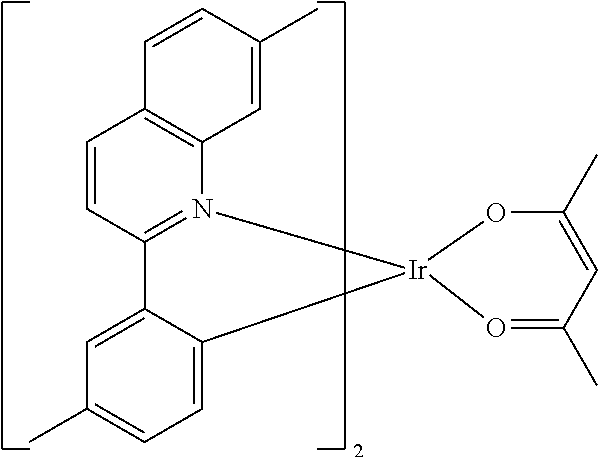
C1=CC2=N(C3=C1C=CC(C)=C3)[Ir]1(OC(C)=CC(C)=O1)C1=CC=C(C)C=C21
